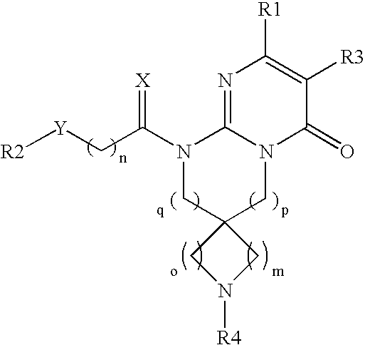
N1=C2N(C(=O)C([R3])=C1[R1])CC1(CN2C(C[Y][R2])=[X])CN([R4])C1
